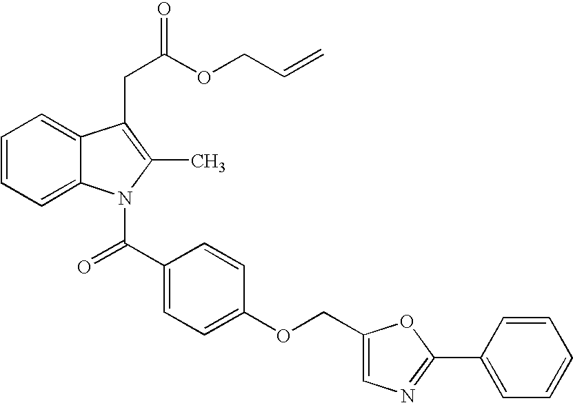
C1=CC=C2C(=C1)C(CC(OCC=C)=O)=C(C)N2C(C1=CC=C(OCC2=CN=C(C3=CC=CC=C3)O2)C=C1)=O
